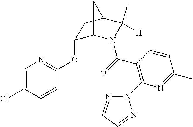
C1=C(Cl)C=CC(OC2C3N(C(=O)C4=C(N5N=CC=N5)N=C(C)C=C4)C(C)([H])C(C2)C3)=N1
